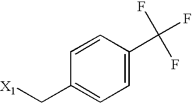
C1=CC(C(F)(F)F)=CC=C1C[X1]
